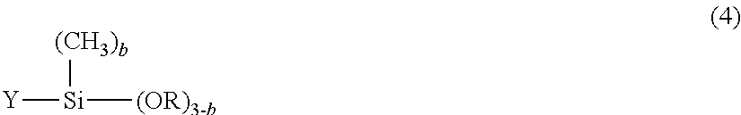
[Si]([(OR)3-b])([(CH3)b])[Y]
